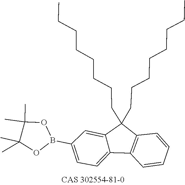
O1B(C2=CC=C3C4=C(C(CCCCCCCC)(CCCCCCCC)C3=C2)C=CC=C4)OC(C)(C)C1(C)C
